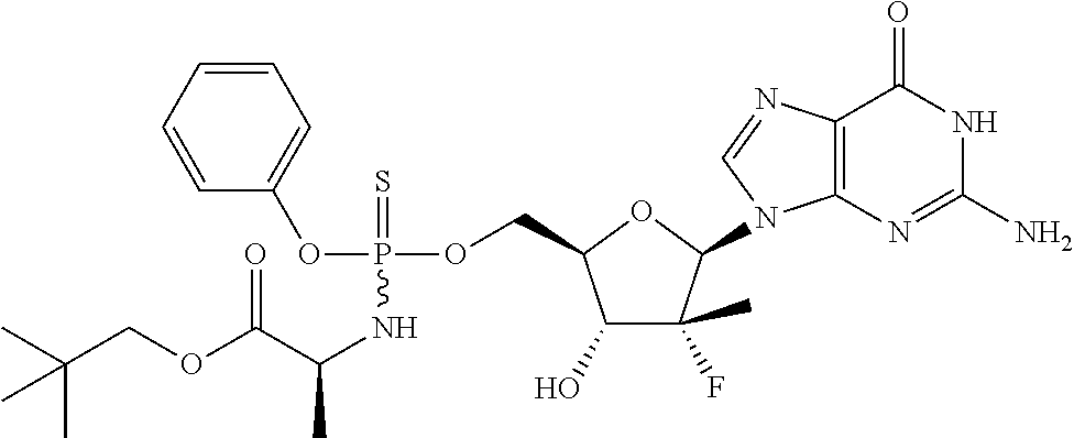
C1(O)C(C)(F)C(N2C3=C(N=C2)C(=O)NC(N)=N3)OC1COP(OC1=CC=CC=C1)(=S)NC(C)C(OCC(C)(C)C)=O
